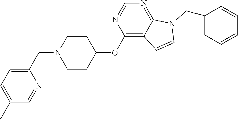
C1CC(OC2=C3C(=NC=N2)N(CC2=CC=CC=C2)C=C3)CCN1CC1=CC=C(C)C=N1
